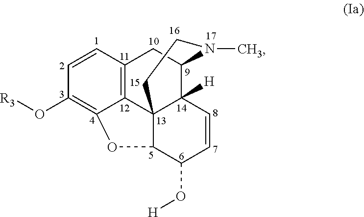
C12=C3C=CC(O[R3])=C1OC1C24C([H])(C(C3)N(C)CC4)C=CC1O[H]
